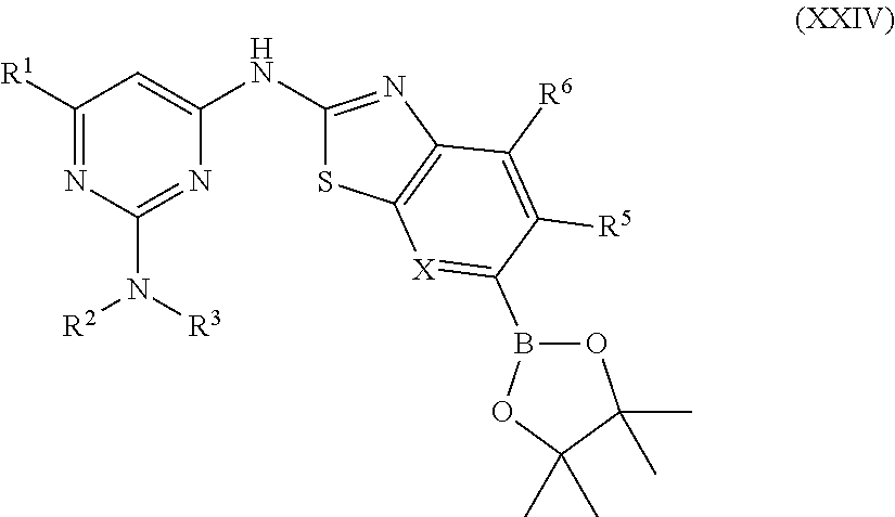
C1([R1])=NC(N([R3])[R2])=NC(NC2=NC3=C(S2)[X]=C(B2OC(C)(C)C(C)(C)O2)C([R5])=C3[R6])=C1
